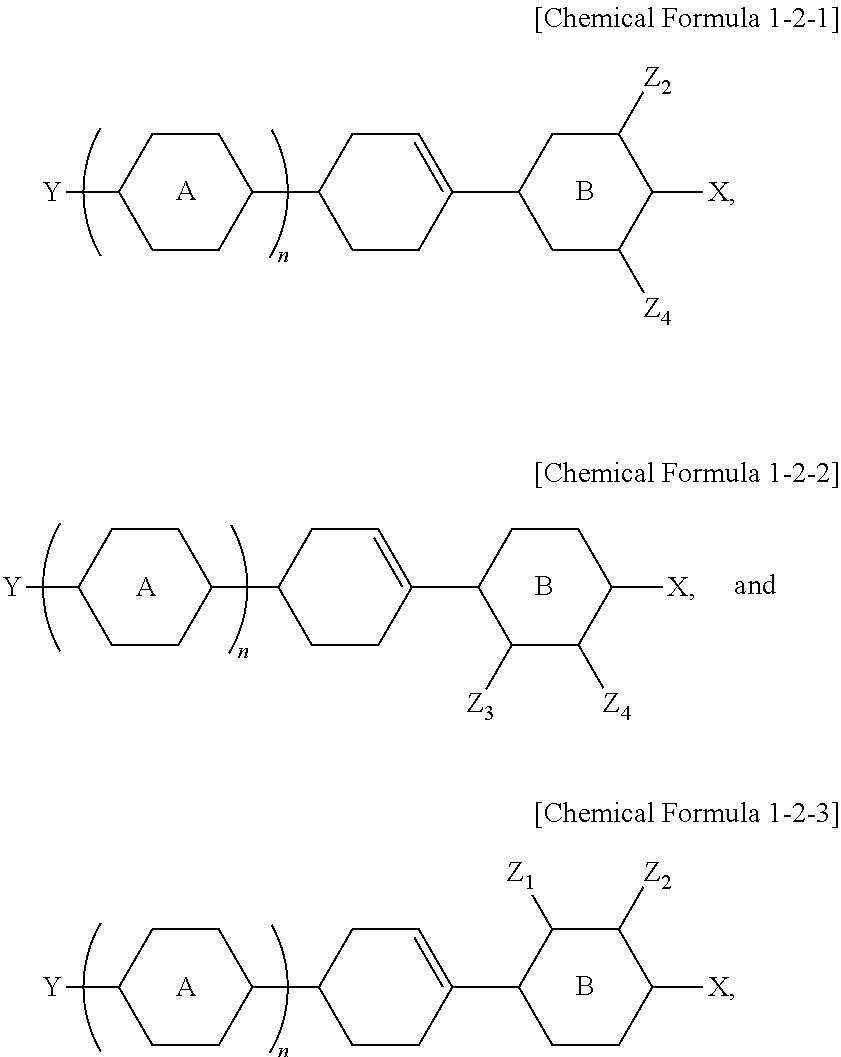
[A].C1([Y])CCC(C2CC=C(C3CC([Z4])C([X])C([Z2])C3)CC2)CC1.B.[A].C1([Y])CCC(C2CC=C(C3C([Z3])C([Z4])C([X])CC3)CC2)CC1.B.[A].C1([Y])CCC(C2CC=C(C3CCC([X])C([Z2])C3[Z1])CC2)CC1.B
